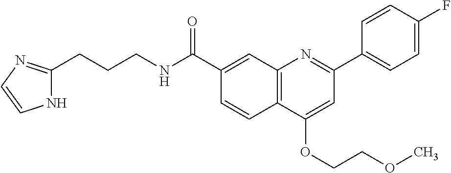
C1(C(NCCCC2=NC=CN2)=O)=CC2=C(C=C1)C(OCCOC)=CC(C1=CC=C(F)C=C1)=N2
